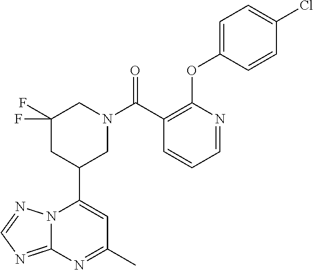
N12C(=NC=N1)N=C(C)C=C2C1CN(C(=O)C2=C(OC3=CC=C(Cl)C=C3)N=CC=C2)CC(F)(F)C1
